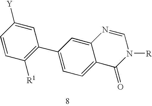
[Y]C1=CC(C2=CC=C3C(=C2)N=CN([R])C3=O)=C([R1])C=C1
